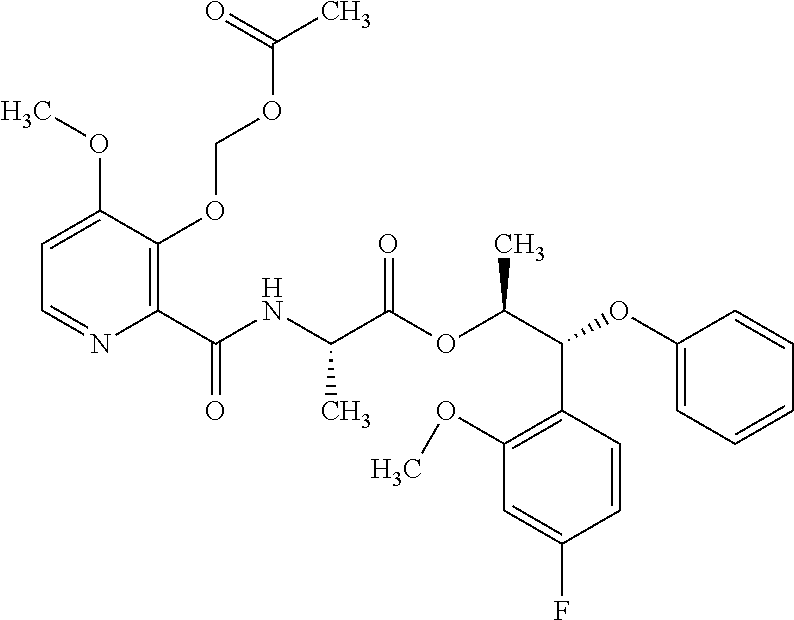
C1=C(OC)C(OCOC(C)=O)=C(C(NC(C(OC(C(OC2=CC=CC=C2)C2=C(OC)C=C(F)C=C2)C)=O)C)=O)N=C1
